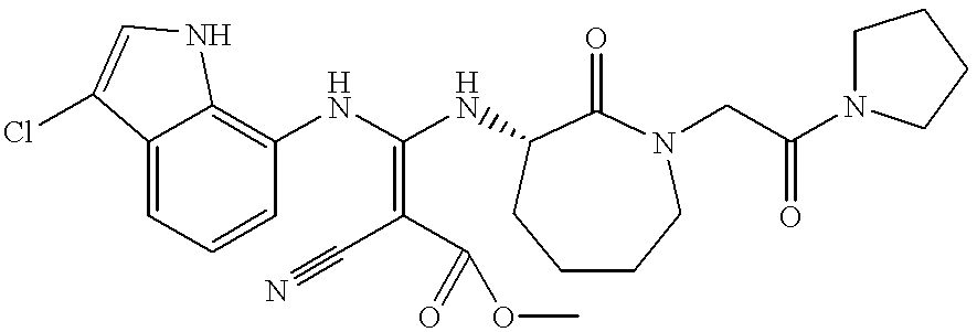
C12=CC=CC(NC(NC3C(=O)N(CC(N4CCCC4)=O)CCCC3)=C(C#N)C(=O)OC)=C1NC=C2Cl
